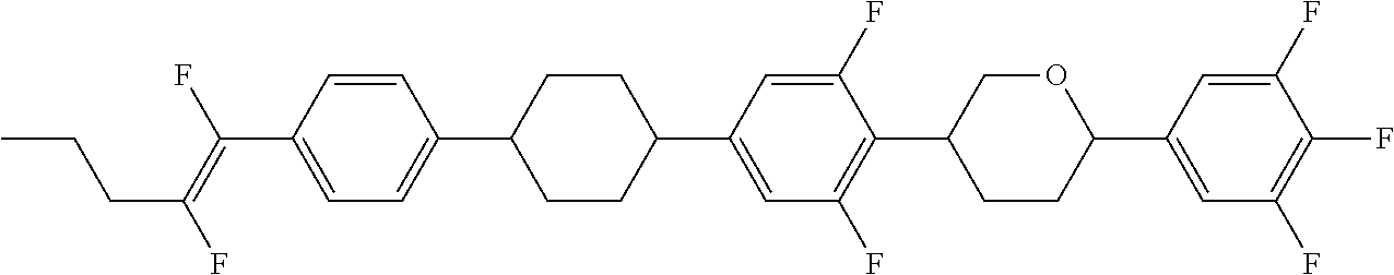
C1=CC(C(=C(F)CCC)F)=CC=C1C1CCC(C2=CC(F)=C(C3CCC(C4=CC(F)=C(F)C(F)=C4)OC3)C(F)=C2)CC1
